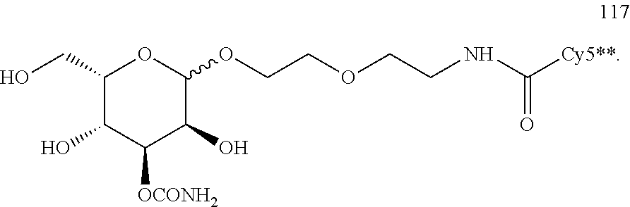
C1(CO)C(O)C([OCONH2])C(O)C(OCCOCCNC(=O)[Cy5**])O1
